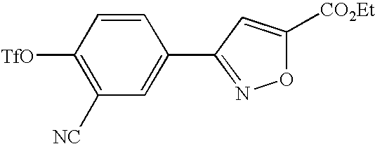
[TfO]C1=C([NC])C=C(C2=NOC([CO2Et])=C2)C=C1
